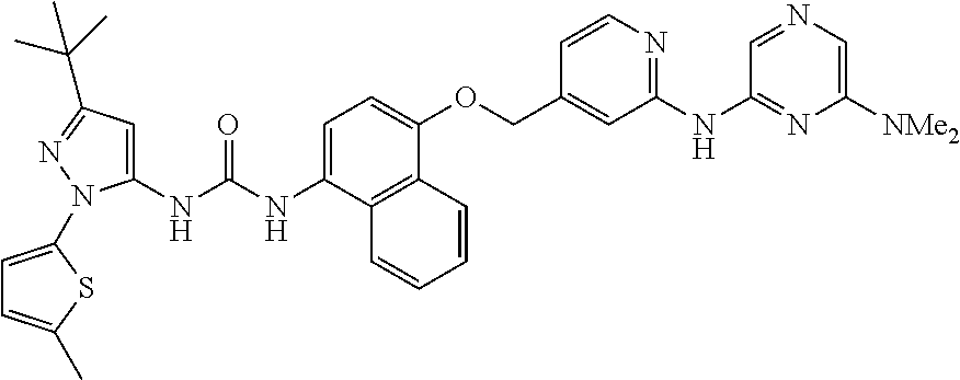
N(C1=CC=C(OCC2=CC(NC3=NC([NMe2])=CN=C3)=NC=C2)C2=C1C=CC=C2)C(=O)NC1=CC(C(C)(C)C)=NN1C1=CC=C(C)S1
